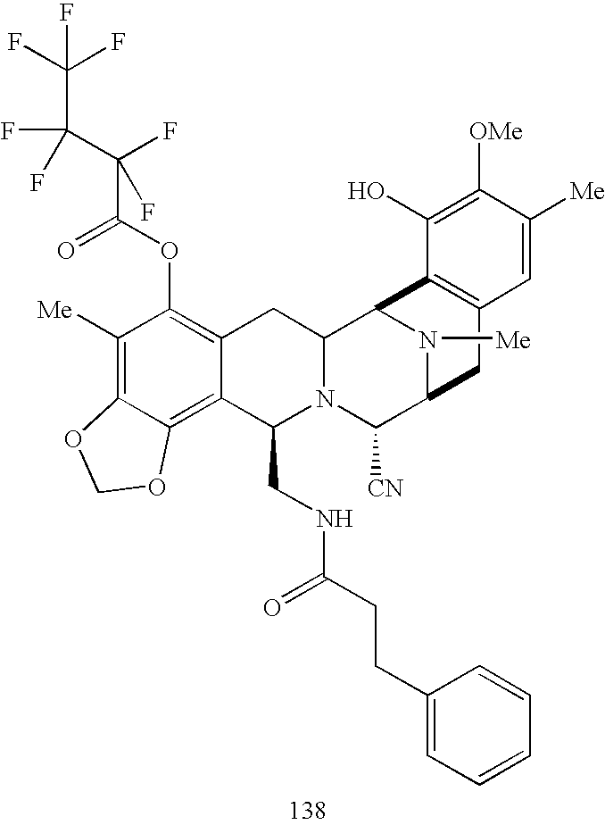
C1([Me])=C2C(=C3C(=C1OC(C(C(C(F)(F)F)(F)F)(F)F)=O)CC1N(C3CNC(CCC3=CC=CC=C3)=O)C([CN])C3N([Me])C1C1=C(C3)C=C([Me])C([OMe])=C1O)OCO2
